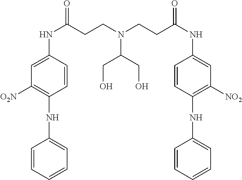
C1=CC=CC=C1NC1=C([O2N])C=C(NC(=O)CCN(CCC(NC2=CC([NO2])=C(NC3=CC=CC=C3)C=C2)=O)C(CO)CO)C=C1
